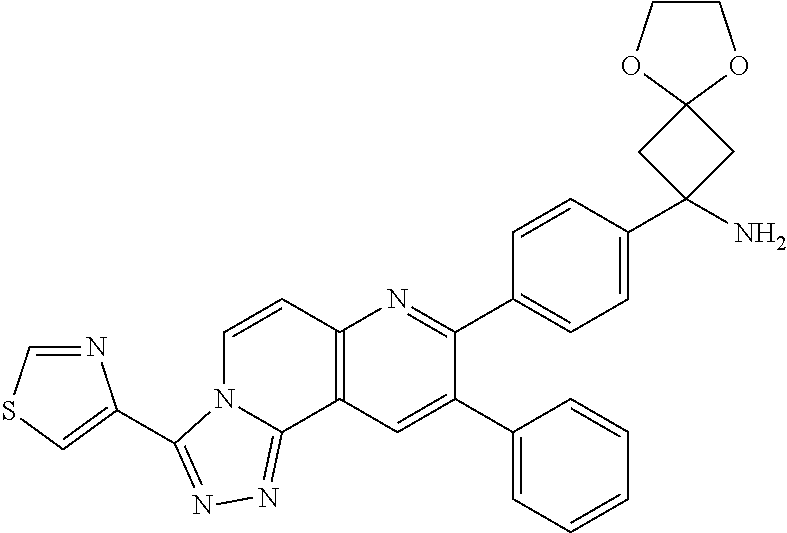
C1(C2=CC3=C(N=C2C2=CC=C(C4(N)CC5(C4)OCCO5)C=C2)C=CN2C3=NN=C2C2=CSC=N2)=CC=CC=C1
